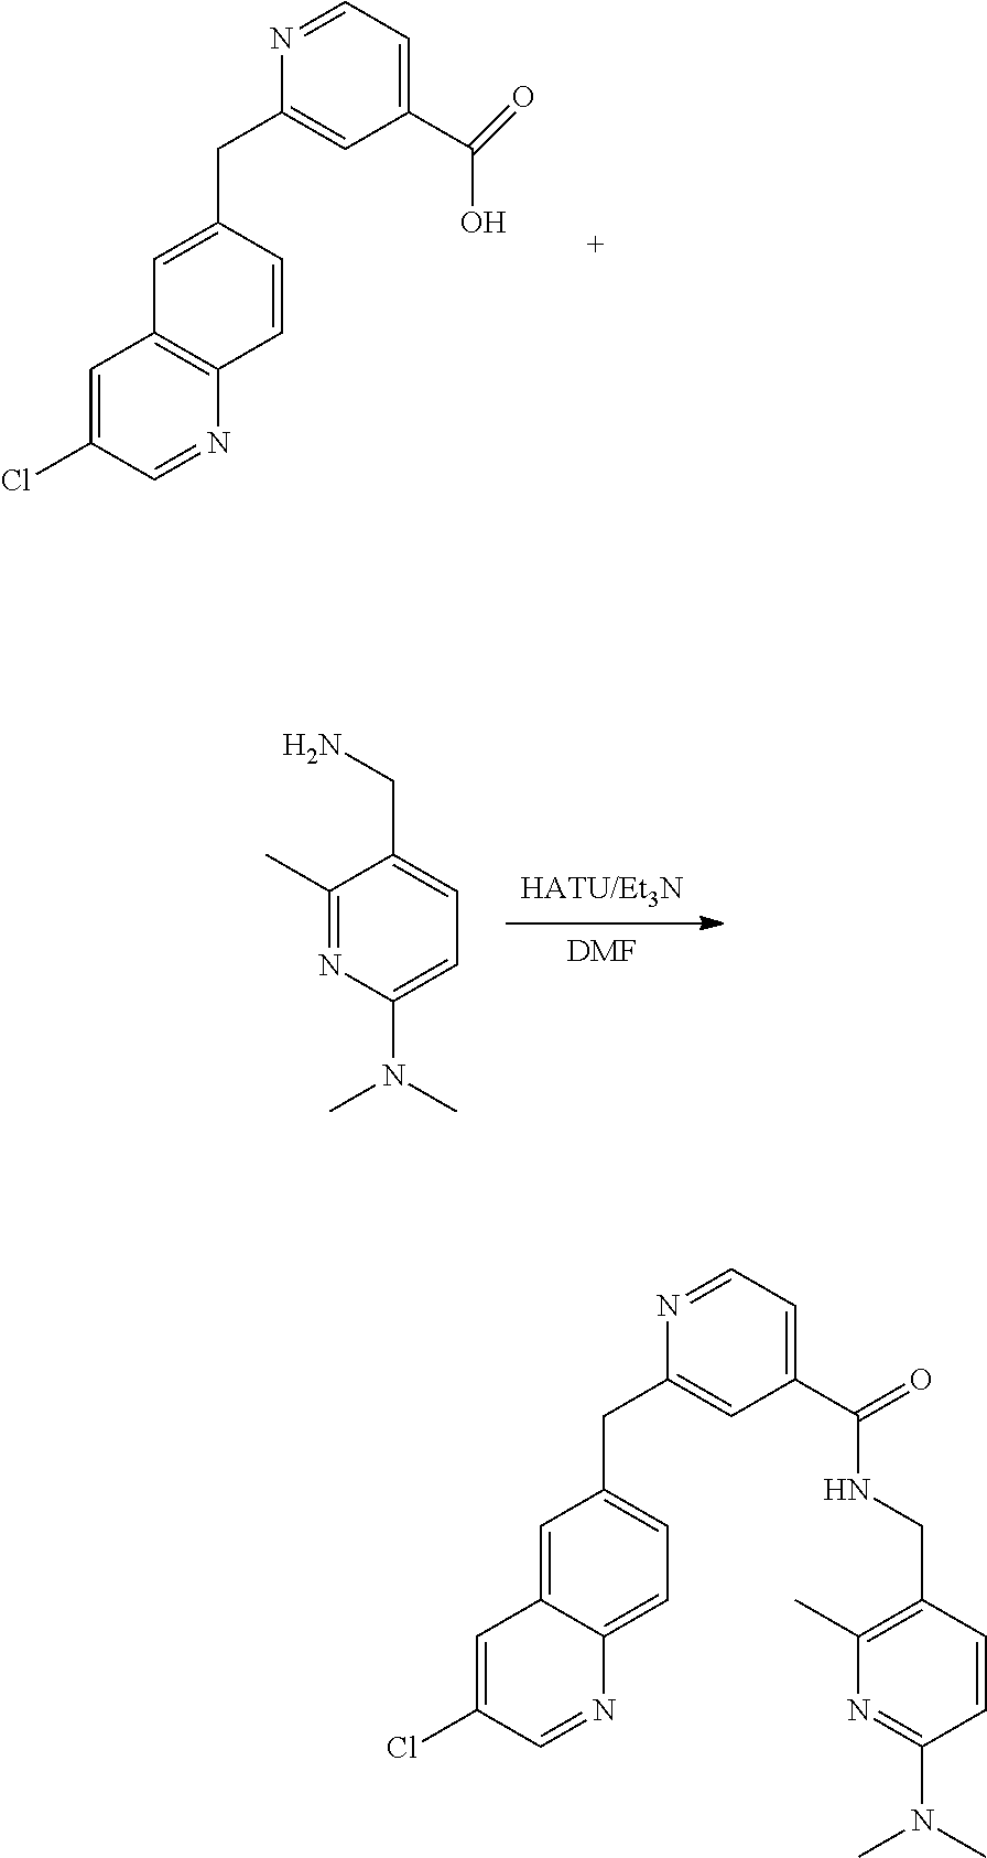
C1=C(CC2=CC(C(=O)O)=CC=N2)C=CC2=C1C=C(Cl)C=N2.[HATU/Et3N].[DMF].C1(C)=NC(N(C)C)=CC=C1CN.C1=C2C(=CC=C1CC1=CC(C(=O)NCC3=C(C)N=C(N(C)C)C=C3)=CC=N1)N=CC(Cl)=C2
